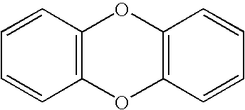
C12=C(C=CC=C1)OC1=C(C=CC=C1)O2
